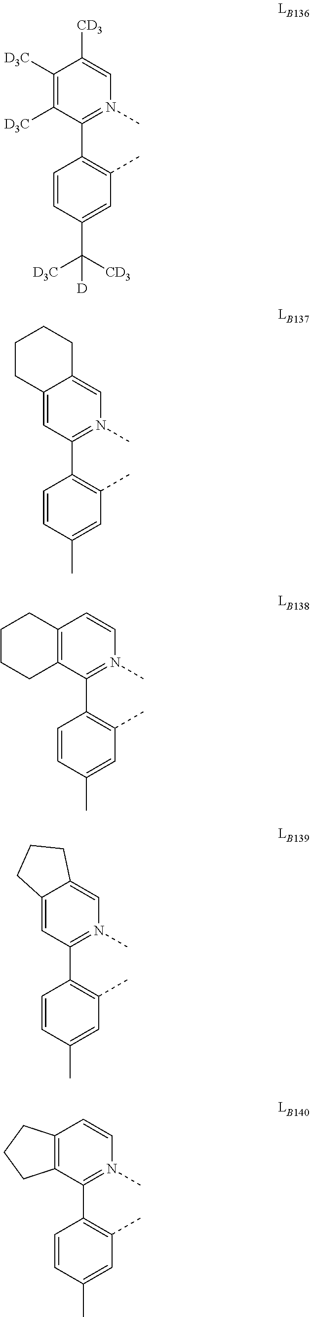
C1([D3C])=C([D3C])C(C2=C(C)C=C(C([D3C])([CD3])[D])C=C2)=N(C)C=C1[CD3].C12=CC(C3=C(C)C=C(C)C=C3)=N(C)C=C1CCCC2.C12=C(C(C3=C(C)C=C(C)C=C3)=N(C)C=C1)CCCC2.C12=CC(C3=C(C)C=C(C)C=C3)=N(C)C=C1CCC2.C12=C(C(C3=C(C)C=C(C)C=C3)=N(C)C=C1)CCC2
